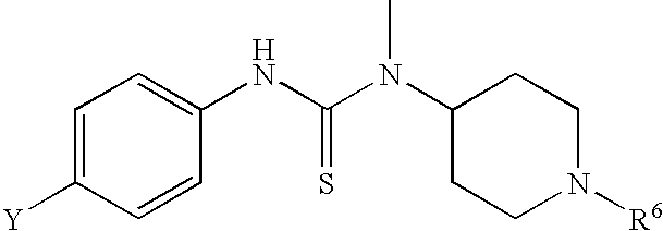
C1=C([Y])C=CC(NC(N(C2CCN([R6])CC2)C)=S)=C1
